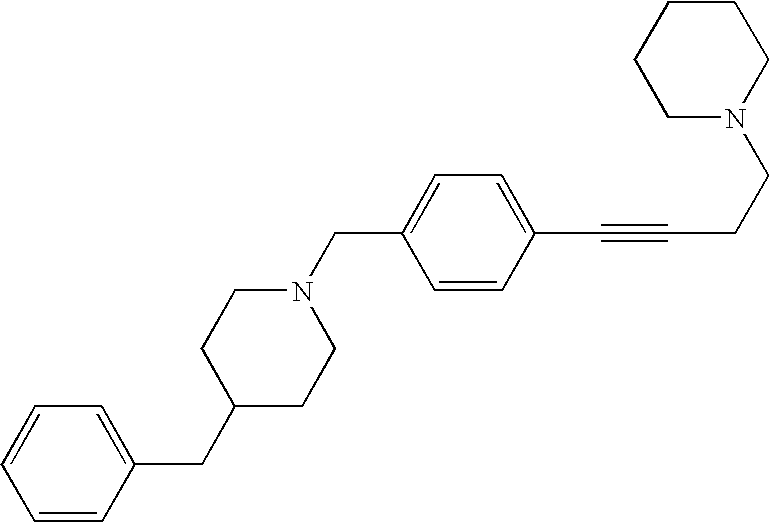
C1CCCN(CCC#CC2=CC=C(CN3CCC(CC4=CC=CC=C4)CC3)C=C2)C1
